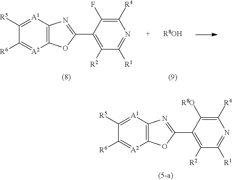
[R8OH].C12=C([A1]=C([R5])C([R6])=[A2]1)N=C(C1=C([R2])C([R1])=NC([R4])=C1F)O2.C12=C([A1]=C([R5])C([R6])=[A2]1)N=C(C1=C([R2])C([R1])=NC([R4])=C1[R8O])O2
